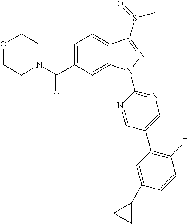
C1N(C(C2=CC=C3C(=C2)N(C2=NC=C(C4=C(F)C=CC(C5CC5)=C4)C=N2)N=C3S(=O)C)=O)CCOC1
